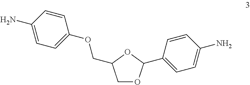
C1(N)=CC=C(OCC2COC(C3=CC=C(N)C=C3)O2)C=C1
